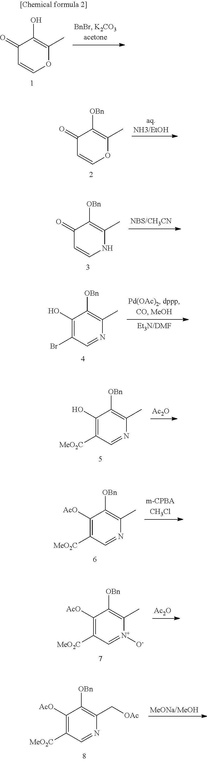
C1(=O)C=COC(C)=C1O.C1(=O)C=COC(C)=C1[OBn].C1(=O)C=CNC(C)=C1[OBn].C1(O)=C(Br)C=NC(C)=C1[OBn].[Ac2O].C1(O)=C([MeO2C])C=NC(C)=C1[OBn].C1([AcO])=C([MeO2C])C=NC(C)=C1[OBn].[Ac2O].C1([AcO])=C([MeO2C])C=[N+]([O-])C(C)=C1[OBn].[MeONa/MeOH].C1([AcO])=C([MeO2C])C=NC(C[OAc])=C1[OBn]
